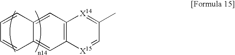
C12=C(C=C3C(=C1)C=CC=C3)[X14]=C(C)C=[X15]2
